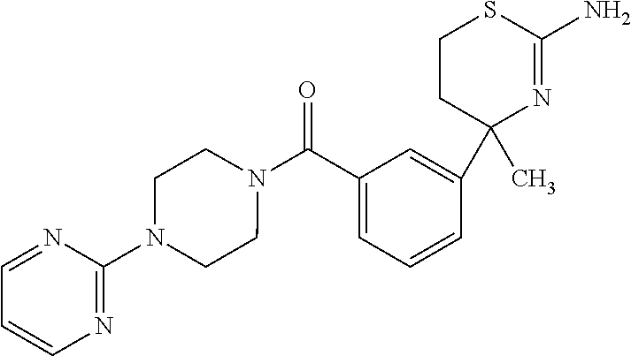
C1(C)(C2=CC(C(N3CCN(C4=NC=CC=N4)CC3)=O)=CC=C2)N=C(N)SCC1
